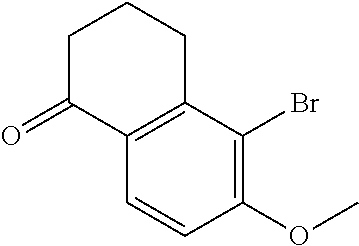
C12=C(C=CC(OC)=C1Br)C(=O)CCC2
